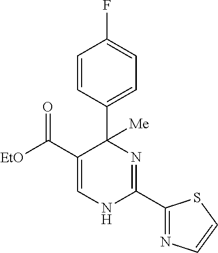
C1=CC(C2([Me])C(C([EtO])=O)=CNC(C3=NC=CS3)=N2)=CC=C1F
